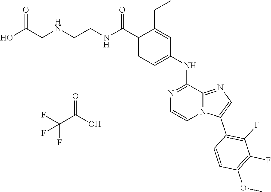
C(CNC(C1=CC=C(NC2=NC=CN3C2=NC=C3C2=C(F)C(F)=C(OC)C=C2)C=C1CC)=O)NCC(O)=O.O=C(O)C(F)(F)F
